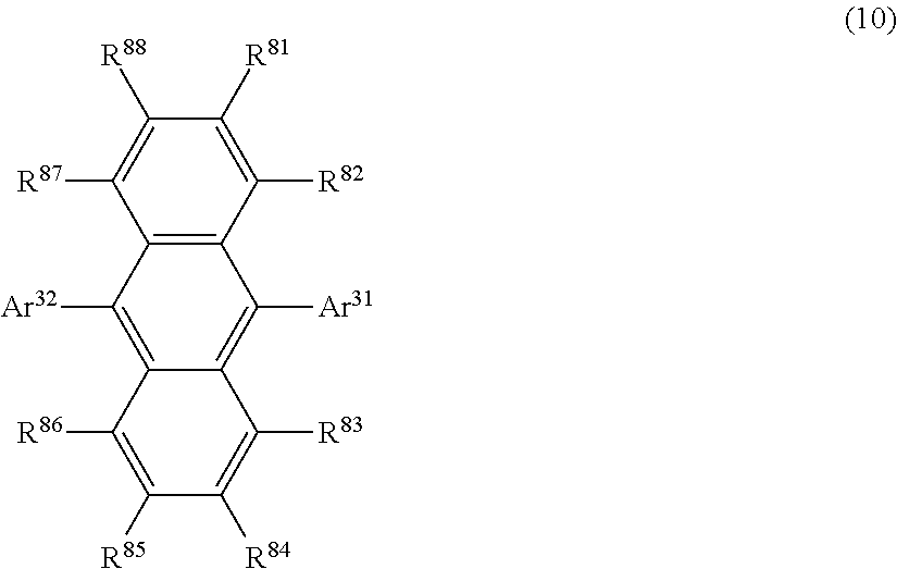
C12=C(C([R82])=C([R81])C([R88])=C1[R87])C([Ar31])=C1C(=C2[Ar32])C([R86])=C([R85])C([R84])=C1[R83]
